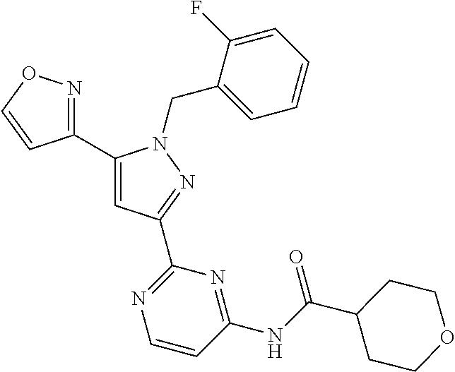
C1(C2=NOC=C2)=CC(C2=NC=CC(NC(=O)C3CCOCC3)=N2)=NN1CC1=CC=CC=C1F
